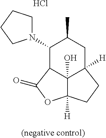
N1(C2C3C4(O)C([H])(CC2C)CCC4([H])OC3=O)CCCC1.Cl
